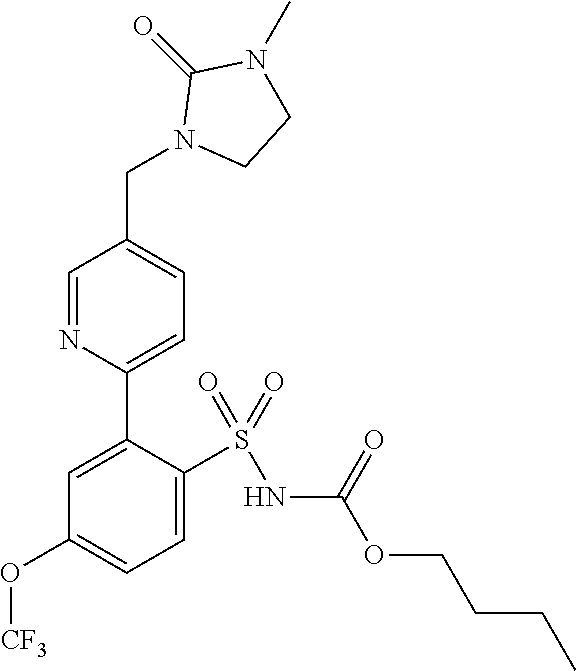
C1=C(S(=O)(=O)NC(OCCCC)=O)C(C2=CC=C(CN3CCN(C)C3=O)C=N2)=CC(O[CF3])=C1
